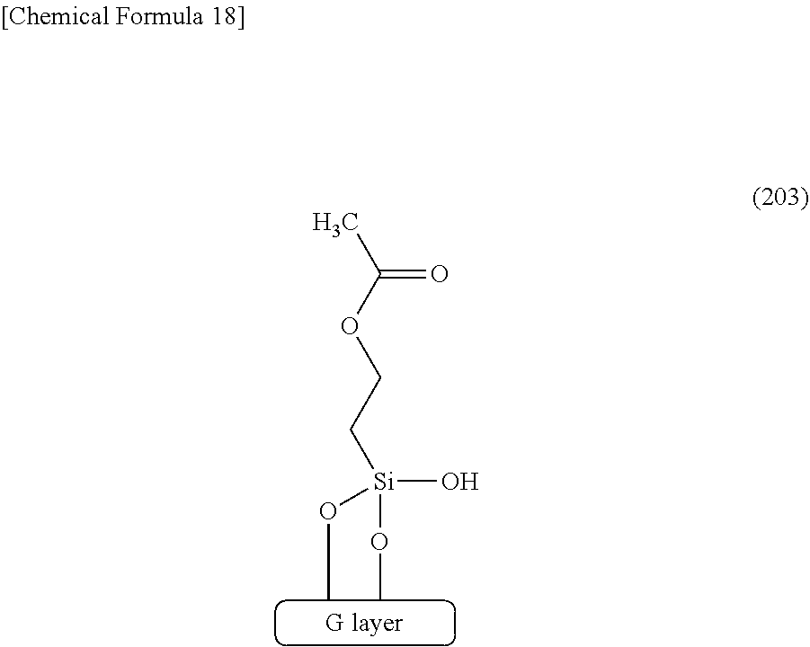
[Si](OC)(O)(OC)CCOC(C)=O
